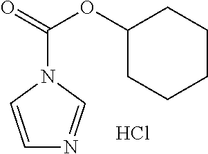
C1=CN(C(=O)OC2CCCCC2)C=N1.Cl
